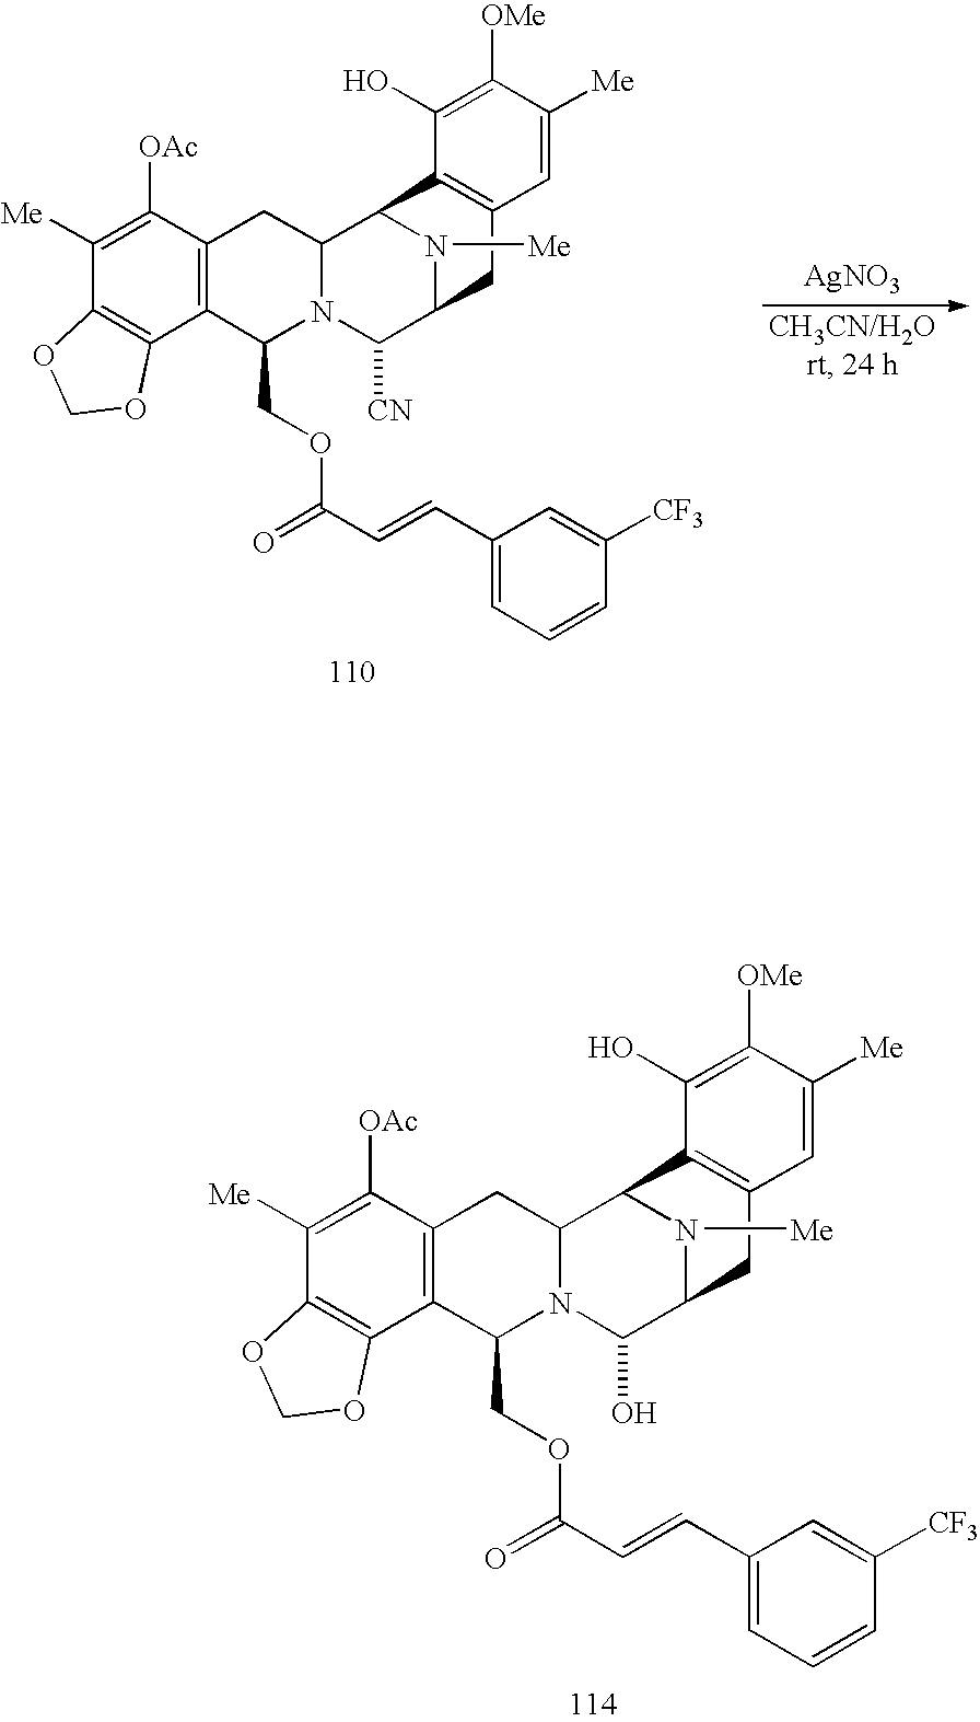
C1([Me])=C([OAc])C2=C(C3=C1OCO3)C(COC(C=CC1=CC=CC([CF3])=C1)=O)N1C(C2)C2N([Me])C(C1O)CC1=C2C(O)=C([OMe])C([Me])=C1.C1([Me])=C([OAc])C2=C(C3=C1OCO3)C(COC(C=CC1=CC=CC([CF3])=C1)=O)N1C(C2)C2N([Me])C(C1[CN])CC1=C2C(O)=C([OMe])C([Me])=C1.[AgNO3]
